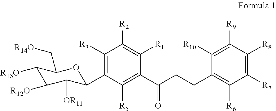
C1([R13O])C([R12O])C([OR11])C(C2=C([R3])C([R2])=C([R1])C(C(CCC3=C([R6])C([R7])=C([R8])C([R9])=C3[R10])=O)=C2[R5])OC1C[R14O]
